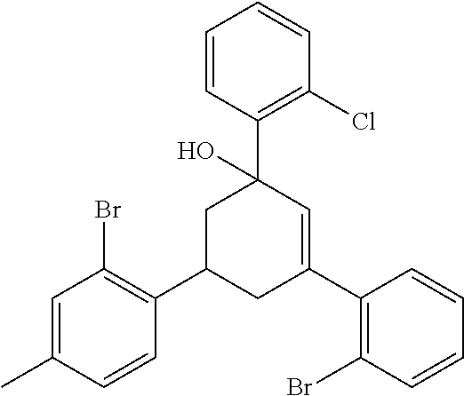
C1(C)=CC(Br)=C(C2CC(C3=C(Br)C=CC=C3)=CC(C3=C(Cl)C=CC=C3)(O)C2)C=C1
